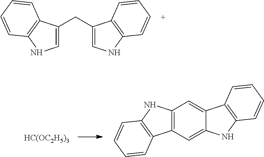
C1=C(CC2=CNC3=C2C=CC=C3)C2=C(N1)C=CC=C2.[HC(OC2H5)3].C12=C(C=C3C(=C1)C1=C(N3)C=CC=C1)C1=C(N2)C=CC=C1
